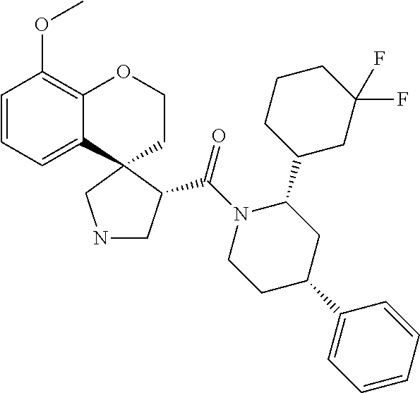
C1=CC=C2C(=C1OC)OCCC21CNCC1C(N1CCC(C2=CC=CC=C2)CC1C1CC(F)(F)CCC1)=O
